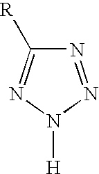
N1=NN([H])N=C1[R]
